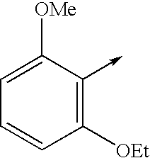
C1=C([OMe])C(->C)=C([OEt])C=C1
